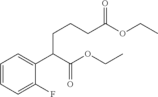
C1=CC=C(F)C(C(C(OCC)=O)CCCC(OCC)=O)=C1
